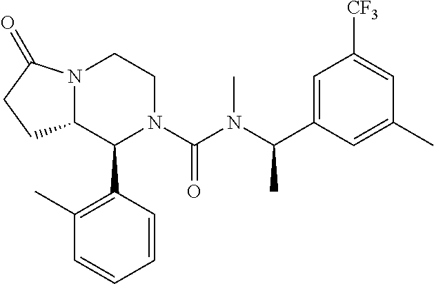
N12C(C(C3=C(C)C=CC=C3)N(C(N(C(C3=CC([CF3])=CC(C)=C3)C)C)=O)CC1)CCC2=O
